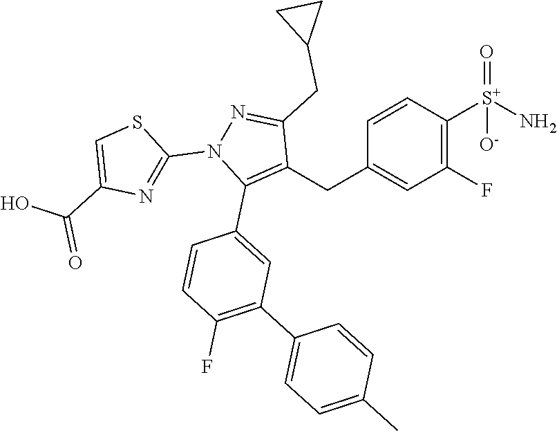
C1(F)=C([S+](N)(=O)[O-])C=CC(CC2=C(C3=CC(C4=CC=C(C)C=C4)=C(F)C=C3)N(C3=NC(C(=O)O)=CS3)N=C2CC2CC2)=C1
